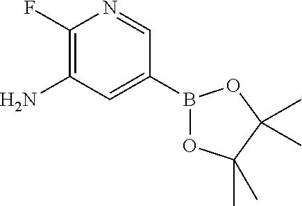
C1(F)=C(N)C=C(B2OC(C)(C)C(C)(C)O2)C=N1
